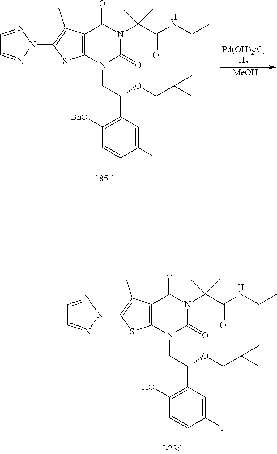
C1=NN(C2=C(C)C3=C(S2)N(CC(C2=C([BnO])C=CC(F)=C2)OCC(C)(C)C)C(=O)N(C(C(NC(C)C)=O)(C)C)C3=O)N=C1.[MeOH].C1=NN(C2=C(C)C3=C(S2)N(CC(C2=C(O)C=CC(F)=C2)OCC(C)(C)C)C(=O)N(C(C(NC(C)C)=O)(C)C)C3=O)N=C1
